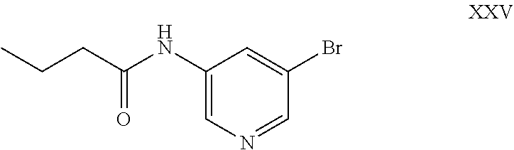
C1(Br)=CC(NC(CCC)=O)=CN=C1
